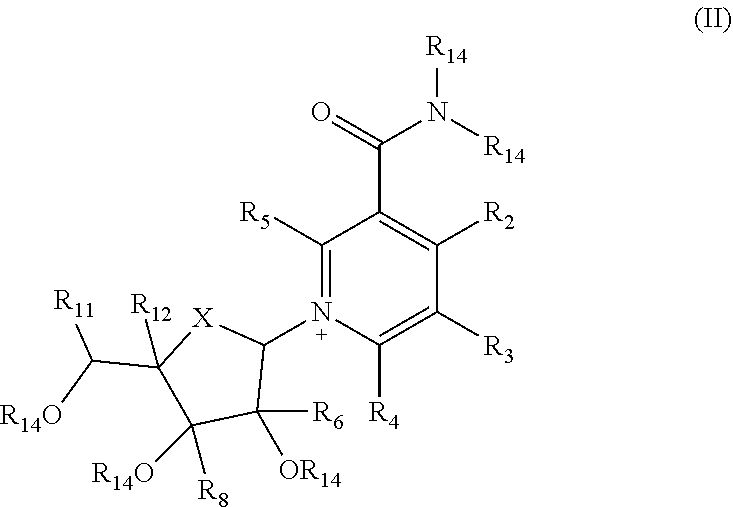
C1([R5])=N(C2[X]C(C([R14O])[R11])([R12])C([R14O])([R8])C2([R6])[OR14])C([R4])=C([R3])C([R2])=C1C(=O)N([R14])[R14]
